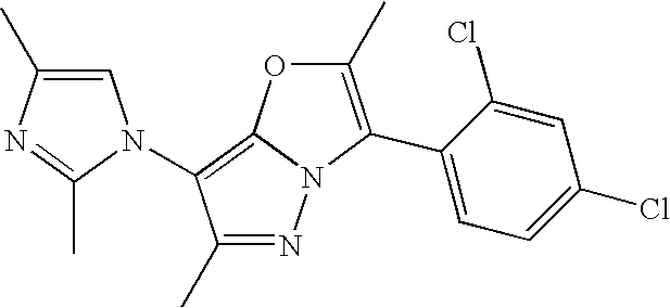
C1(C)=C(C2=CC=C(Cl)C=C2Cl)N2C(=C(N3C=C(C)N=C3C)C(C)=N2)O1
